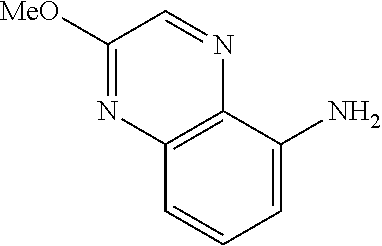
C1=C(N)C2=C(C=C1)N=C([MeO])C=N2
